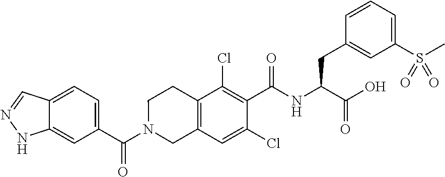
C(N1CC2=C(CC1)C(Cl)=C(C(NC(C(O)=O)CC1=CC(S(C)(=O)=O)=CC=C1)=O)C(Cl)=C2)(=O)C1=CC=C2C(=C1)NN=C2
